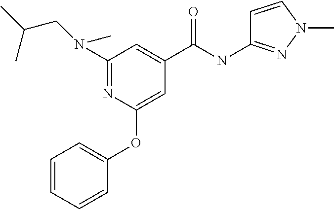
C1(N(CC(C)C)C)=NC(OC2=CC=CC=C2)=CC(C(NC2=NN(C)C=C2)=O)=C1
